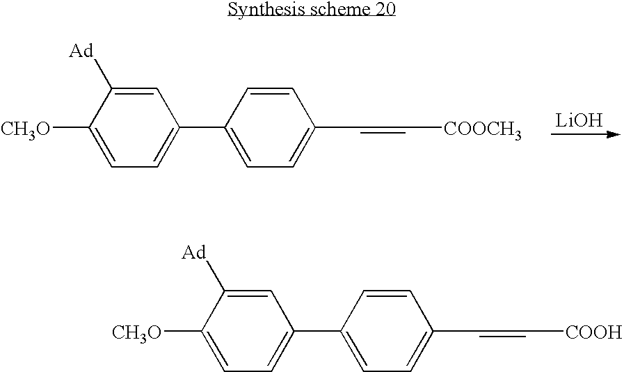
[LiOH].C1=C([Ad])C([CH3O])=CC=C1C1=CC=C(C=C[COOCH3])C=C1.C1=C([Ad])C([CH3O])=CC=C1C1=CC=C(C=C[COOH])C=C1
